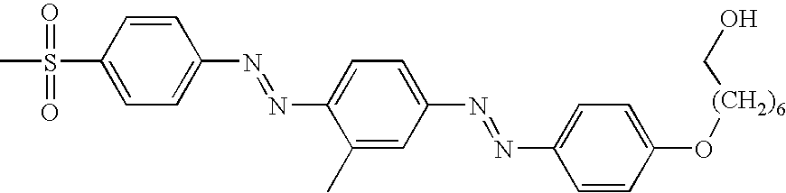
CS(C1=CC=C(N=NC2=CC=C(N=NC3=CC=C(O[(CH2)6]CO)C=C3)C=C2C)C=C1)(=O)=O
